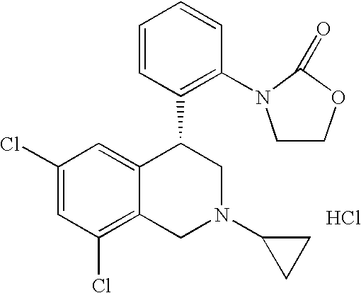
C1(Cl)=CC(Cl)=C2C(=C1)C(C1=C(N3CCOC3=O)C=CC=C1)CN(C1CC1)C2.Cl
